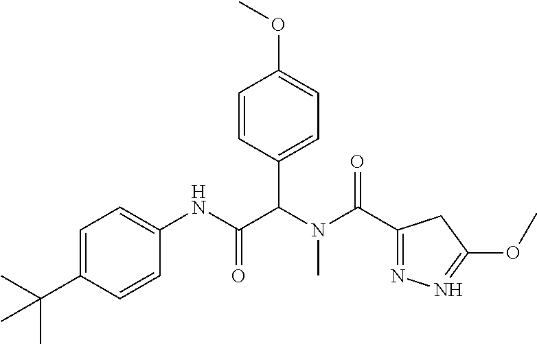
C1=C(C(C)(C)C)C=CC(NC(C(N(C(=O)C2=NN=C(OC)C2)C)C2=CC=C(OC)C=C2)=O)=C1
